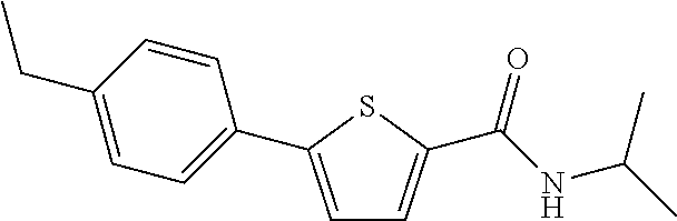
C1=C(C2=CC=C(CC)C=C2)SC(C(NC(C)C)=O)=C1
